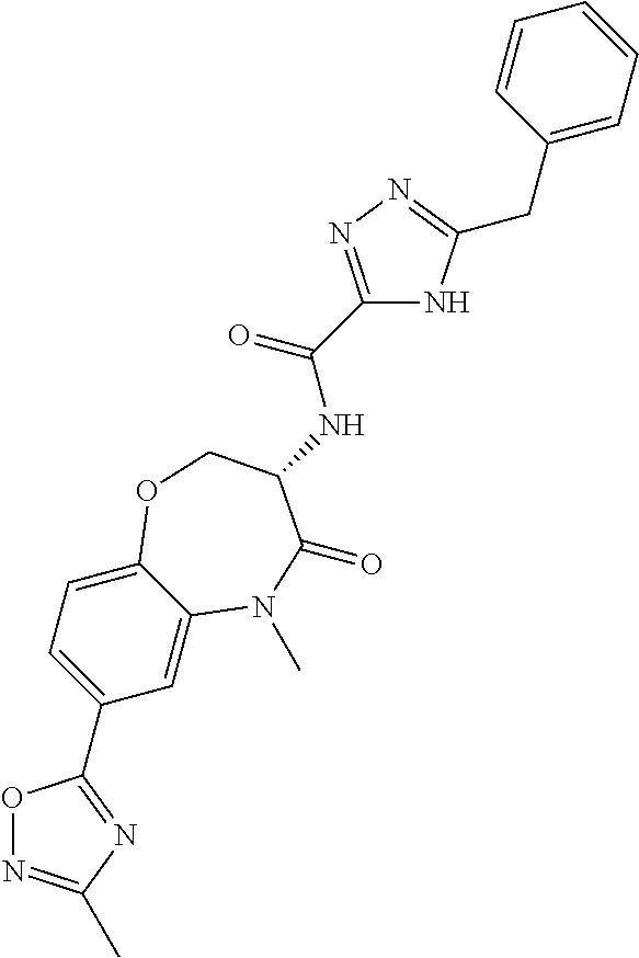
C1=C2C(=CC=C1C1=NC(C)=NO1)OCC(NC(C1=NN=C(CC3=CC=CC=C3)N1)=O)C(=O)N2C
